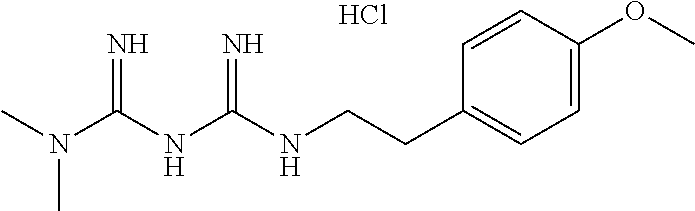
C(NC(NC(N(C)C)=N)=N)CC1=CC=C(OC)C=C1.Cl
